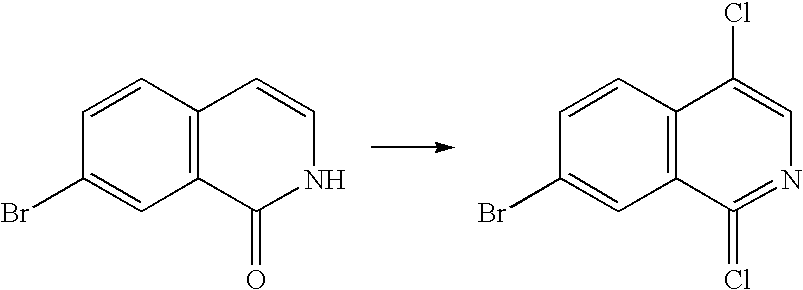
C1=CC2=C(C=C1Br)C(=O)NC=C2.C1=CC2=C(C=C1Br)C(=Cl)=NC=C2Cl
